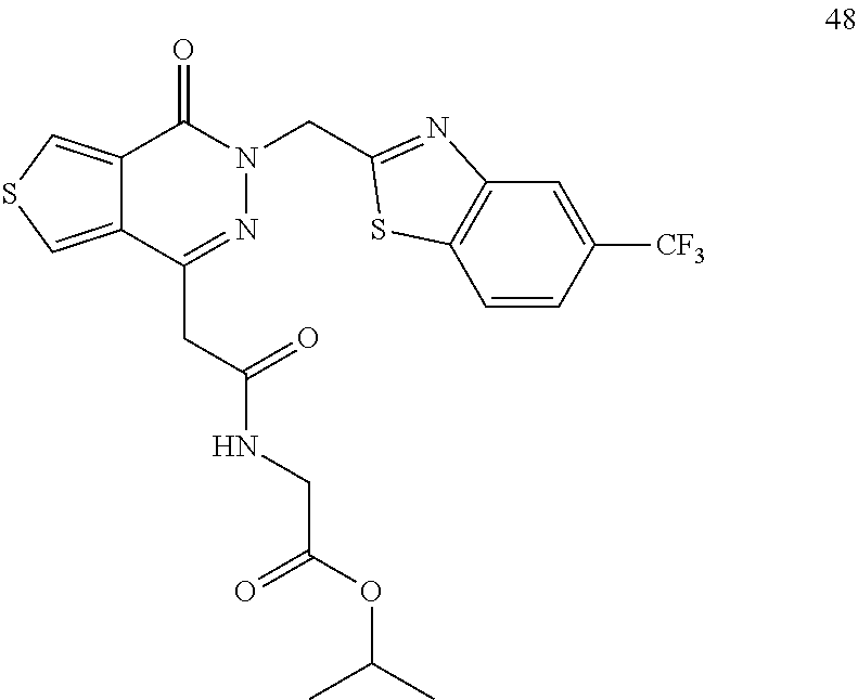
C12=CSC=C1C(CC(NCC(OC(C)C)=O)=O)=NN(CC1=NC3=C(C=CC([CF3])=C3)S1)C2=O
